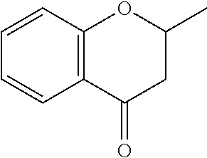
C1=CC2=C(C=C1)C(=O)CC(C)O2
